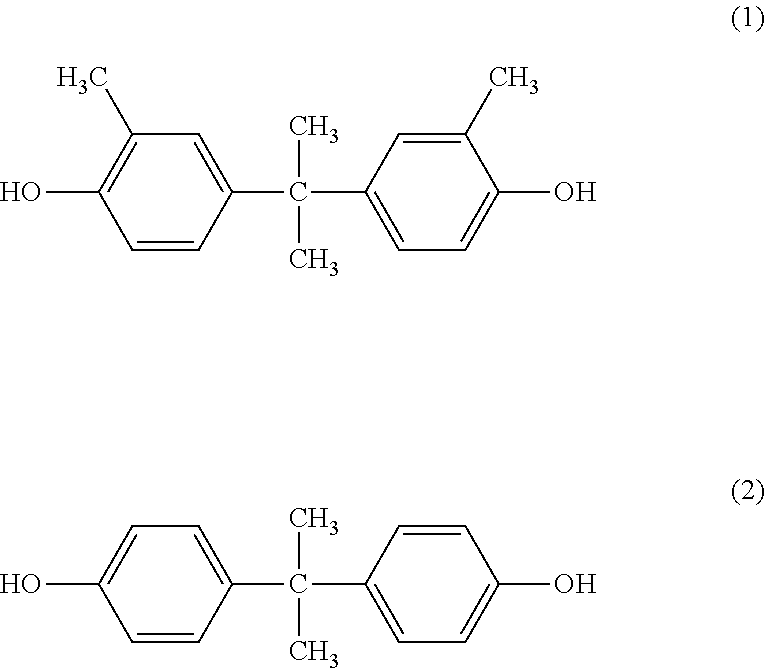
C1=CC(C(C2=CC=C(O)C(C)=C2)(C)C)=CC(C)=C1O.C1=CC(C(C2=CC=C(O)C=C2)(C)C)=CC=C1O
